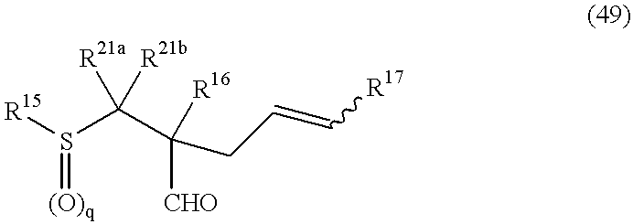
[R15]S(C(C([R16])([CHO])CC=C[R17])([R21b])[R21a])=[(O)q]
